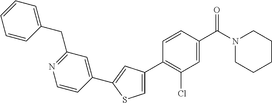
C1(C2=C(Cl)C=C(C(N3CCCCC3)=O)C=C2)=CSC(C2=CC(CC3=CC=CC=C3)=NC=C2)=C1
